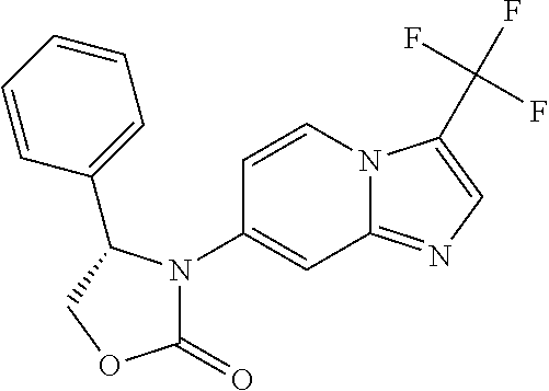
C1=CC(C2N(C3=CC4=NC=C(C(F)(F)F)N4C=C3)C(=O)OC2)=CC=C1
